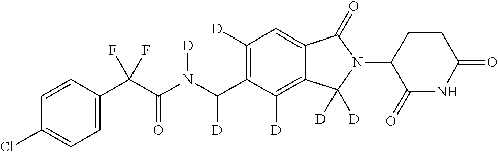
C1=CC(C(C(N(C(C2=C([D])C=C3C(=C2[D])C([D])([D])N(C2C(=O)NC(=O)CC2)C3=O)[D])[D])=O)(F)F)=CC=C1Cl
